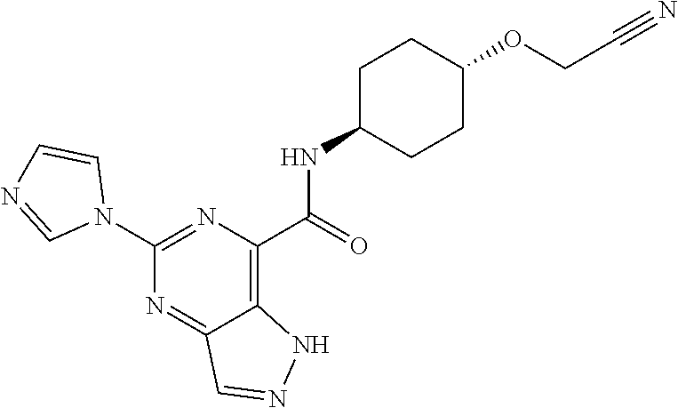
C1(N2C=CN=C2)=NC(C(=O)NC2CCC(OCC#N)CC2)=C2C(=N1)C=NN2
